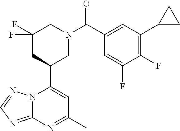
N12C(=NC=N1)N=C(C)C=C2C1CN(C(=O)C2=CC(C3CC3)=C(F)C(F)=C2)CC(F)(F)C1
